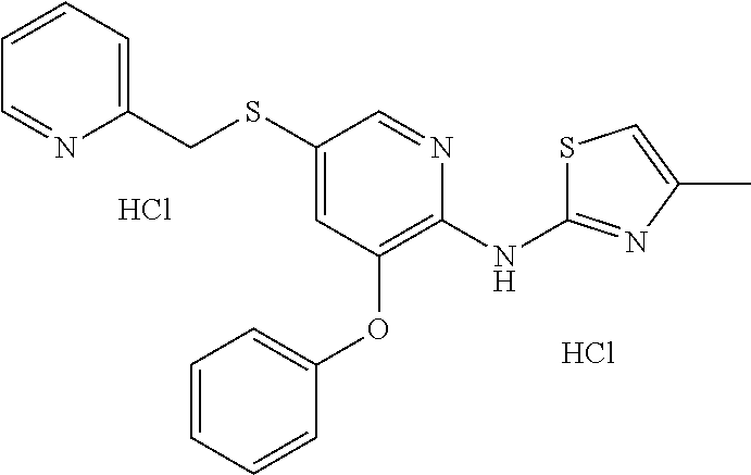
C1=CC=CC(OC2=C(NC3=NC(C)=CS3)N=CC(SCC3=CC=CC=N3)=C2)=C1.Cl.Cl
